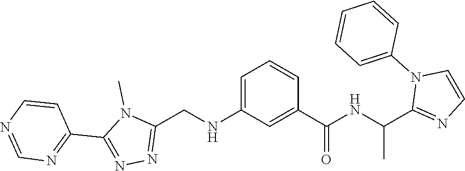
C1(C2=NN=C(CNC3=CC=CC(C(=O)NC(C4=NC=CN4C4=CC=CC=C4)C)=C3)N2C)=NC=NC=C1
